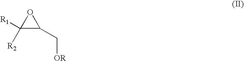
C1([R1])([R2])C(C[OR])O1
